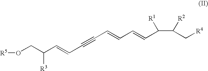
[R5]OCC(C=CC#CC=CC=CC(C([R2])C[R4])[R1])[R3]
